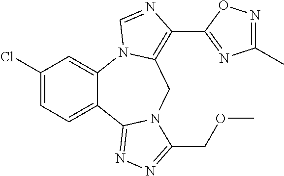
C1(Cl)=CC=C2C(=C1)N1C(=C(C3=NC(C)=NO3)N=C1)CN1C2=NN=C1COC
